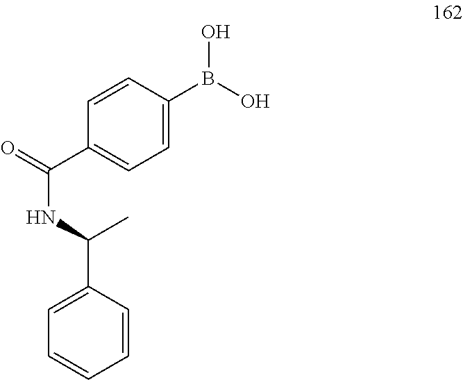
N(C(=O)C1=CC=C(B(O)O)C=C1)C(C1=CC=CC=C1)C
